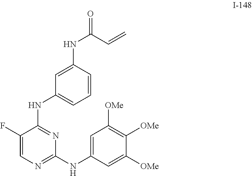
C1(F)=CN=C(NC2=CC([OMe])=C([OMe])C([OMe])=C2)N=C1NC1=CC=CC(NC(=O)C=C)=C1
